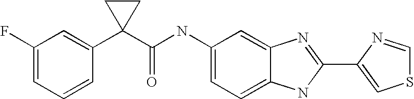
C1=C2C(=CC=C1NC(C1(C3=CC(F)=CC=C3)CC1)=O)NC(C1=CSC=N1)=N2
